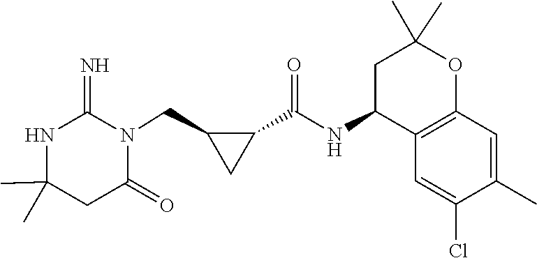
C1(C)(C)NC(=N)N(CC2CC2C(NC2C3=C(OC(C)(C)C2)C=C(C)C(Cl)=C3)=O)C(=O)C1
